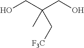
OCC(CO)(C[F3C])C
